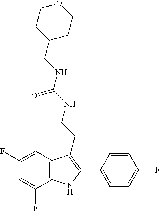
C1=C(F)C2=C(C=C1F)C(CCNC(NCC1CCOCC1)=O)=C(C1=CC=C(F)C=C1)N2
